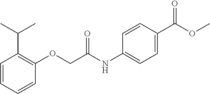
C1=CC(OCC(=O)NC2=CC=C(C(=O)OC)C=C2)=C(C(C)C)C=C1
